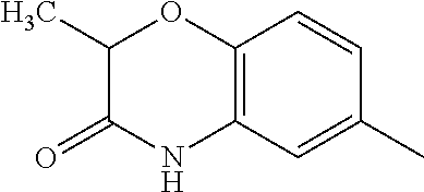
C1(C)=CC2=C(C=C1)OC(C)C(=O)N2
